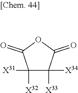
C1([X31])([X32])C([X34])([X33])C(=O)OC1=O
